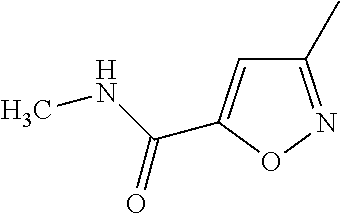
C1(C)=NOC(C(NC)=O)=C1
